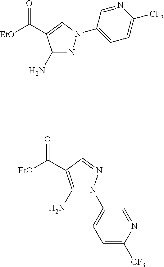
C(C1=CN(C2=CC=C([CF3])N=C2)N=C1N)([EtO])=O.C(C1=C(N)N(C2=CC=C([CF3])N=C2)N=C1)([EtO])=O
